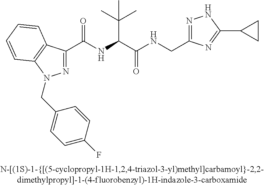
C(=O)(NC(C(C)(C)C)C(=O)NCC1=NNC(C2CC2)=N1)C1=NN(CC2=CC=C(F)C=C2)C2=C1C=CC=C2
